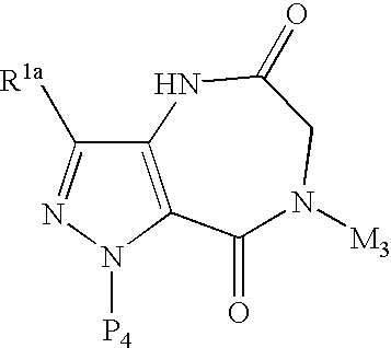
C12=C(N([P4])N=C1[R1a])C(=O)N([M3])CC(=O)N2
